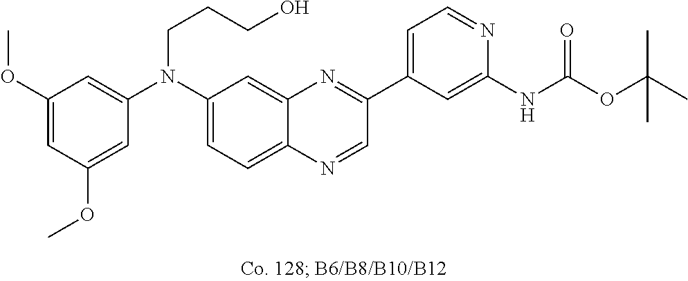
C1(OC)=CC(OC)=CC(N(C2=CC=C3C(=C2)N=C(C2=CC=NC(NC(OC(C)(C)C)=O)=C2)C=N3)CCCO)=C1
